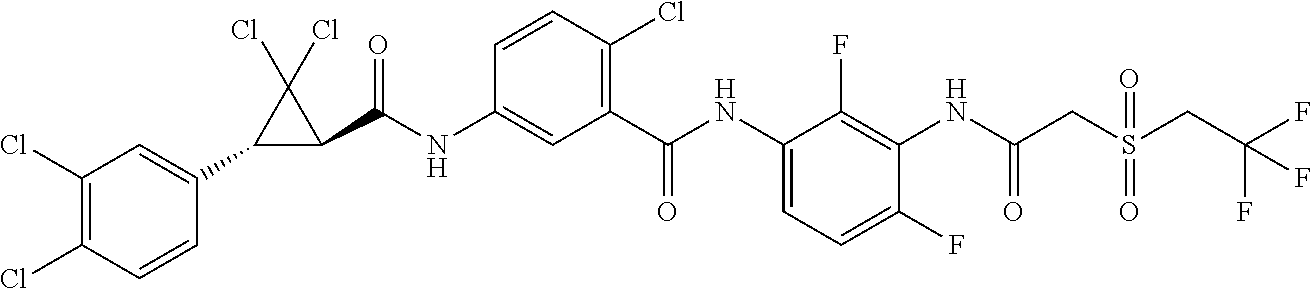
C1(C2=CC(Cl)=C(Cl)C=C2)C(C(NC2=CC(C(NC3=CC=C(F)C(NC(CS(CC(F)(F)F)(=O)=O)=O)=C3F)=O)=C(Cl)C=C2)=O)C1(Cl)Cl
